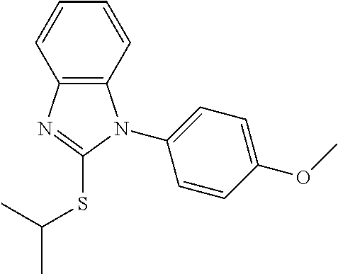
C12=C(C=CC=C1)N(C1=CC=C(OC)C=C1)C(SC(C)C)=N2
